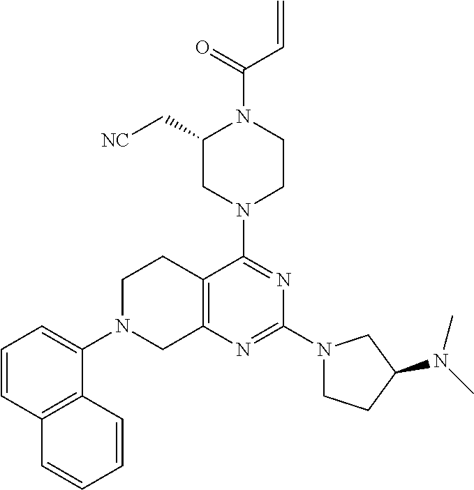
C1=CC2=C(C(N3CC4=C(CC3)C(N3CCN(C(C=C)=O)C(C[NC])C3)=NC(N3CCC(N(C)C)C3)=N4)=C1)C=CC=C2
